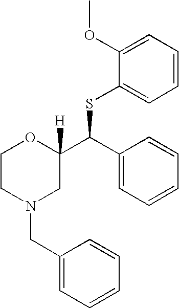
C1(OC)=CC=CC=C1SC(C1=CC=CC=C1)C1([H])OCCN(CC2=CC=CC=C2)C1
